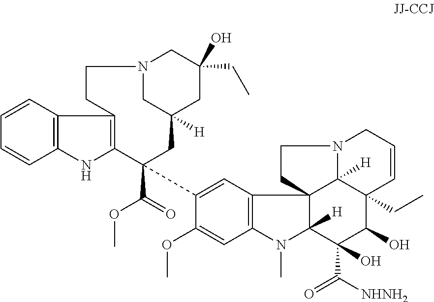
C1=CC2=C(C=C1)NC1=C2CCN2CC([H])(CC(CC)(O)C2)CC1(C(=O)OC)C1=CC2=C(C=C1OC)N(C)C1([H])C23CCN2C3([H])C(CC)(C=CC2)C(O)C1(O)C([NHNH2])=O
